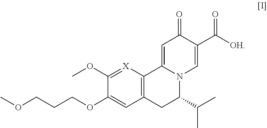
COCCCOC1=CC2=C([X]=C1OC)C1=CC(=O)C(C([OH])=O)=CN1C(C(C)C)C2
